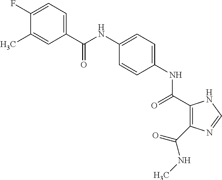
C(NC1=CC=C(NC(=O)C2=C(C(NC)=O)N=CN2)C=C1)(=O)C1=CC=C(F)C(C)=C1
